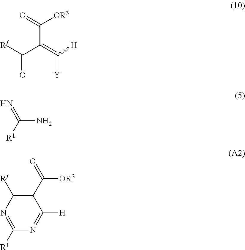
C(C(=C([Y])[H])C([Rf])=O)(=O)[OR3].C(N)([R1])=N.C1(C(=O)[OR3])=C([Rf])N=C([R1])N=C1[H]
